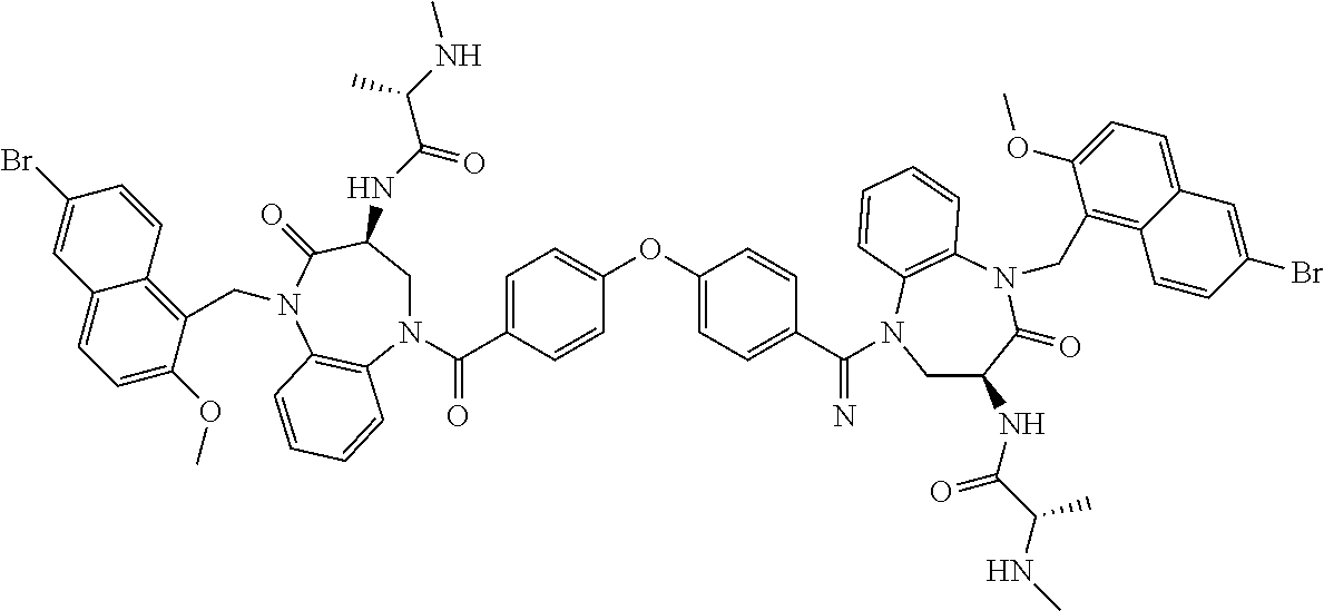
N(C(C(NC)C)=O)C1CN(C(C2=CC=C(OC3=CC=C(C(=N)N4CC(NC(C(NC)C)=O)C(=O)N(CC5=C6C(=CC=C5OC)C=C(Br)C=C6)C5=C4C=CC=C5)C=C3)C=C2)=O)C2=C(C=CC=C2)N(CC2=C3C(=CC=C2OC)C=C(Br)C=C3)C1=O
